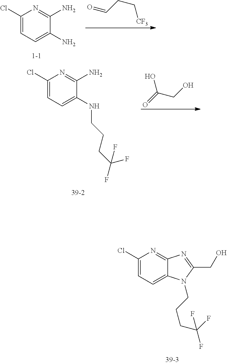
C1(Cl)=CC=C(N)C(N)=N1.[CF3]CCC=O.C1(Cl)=CC=C(NCCCC(F)(F)F)C(N)=N1.OCC(=O)O.C1(Cl)=CC=C2C(=N1)N=C(CO)N2CCCC(F)(F)F
